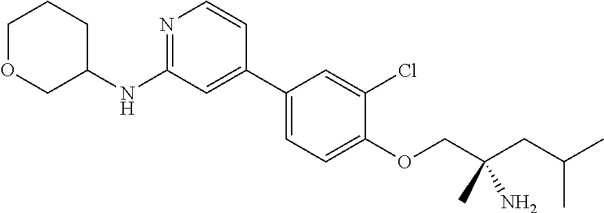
N1=C(NC2CCCOC2)C=C(C2=CC=C(OCC(CC(C)C)(C)N)C(Cl)=C2)C=C1
